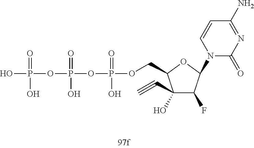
OP(=O)(OP(=O)(O)OP(=O)(O)OCC1C(O)(C#C)C(F)C(N2C(=O)N=C(N)C=C2)O1)O
